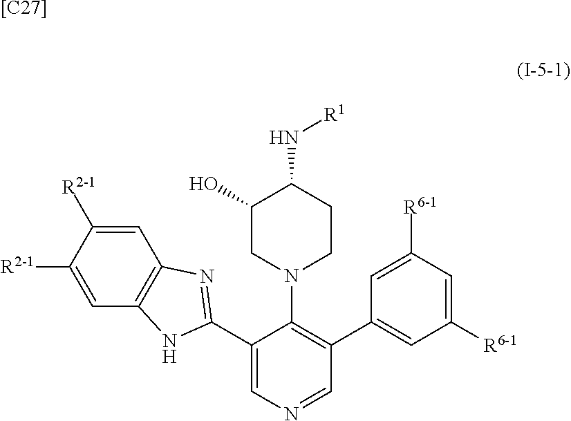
C1=C([R2-1])C([R2-1])=CC2=C1N=C(C1=CN=CC(C3=CC([R6-1])=CC([R6-1])=C3)=C1N1CCC(N[R1])C(O)C1)N2.[[C27]]
